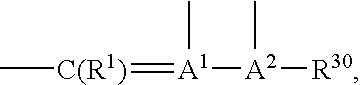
C[C(R1)]=[A1]([A2](C)[R30])C
